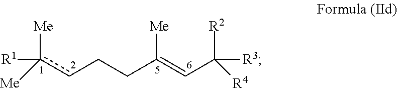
[Me]c(cCCC(=CC([R4])([R3])[R2])[Me])([Me])[R1]
